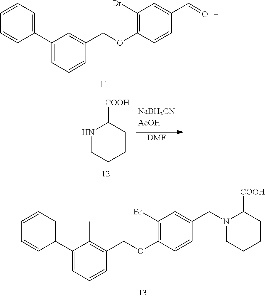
C1(C2=CC=CC=C2)=CC=CC(COC2=C(Br)C=C(C=O)C=C2)=C1C.[DMF].N1CCCCC1[COOH].C1(C2=CC=CC=C2)=CC=CC(COC2=C(Br)C=C(CN3CCCCC3[COOH])C=C2)=C1C
